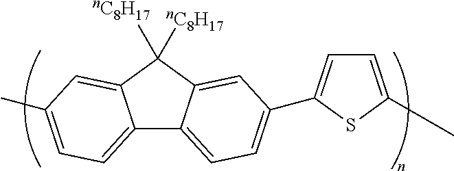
C12=CC=C(C)C=C1C([nC8H17])([nC8H17])C1=CC(C3=CC=C(C)S3)=CC=C21
